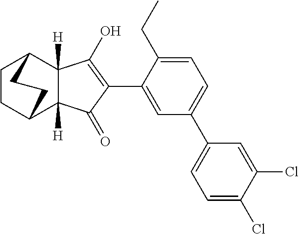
C1=C(C2=C(O)C3([H])C([H])(C2=O)C2CCC3CC2)C(CC)=CC=C1C1=CC=C(Cl)C(Cl)=C1
